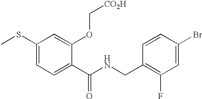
C1(SC)=CC=C(C(NCC2=C(F)C=C(Br)C=C2)=O)C(OC[CO2H])=C1
